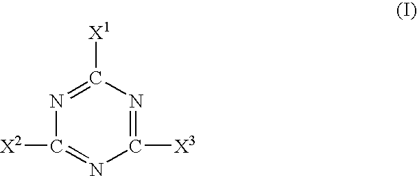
N1=C([X1])N=C([X3])N=C1[X2]
